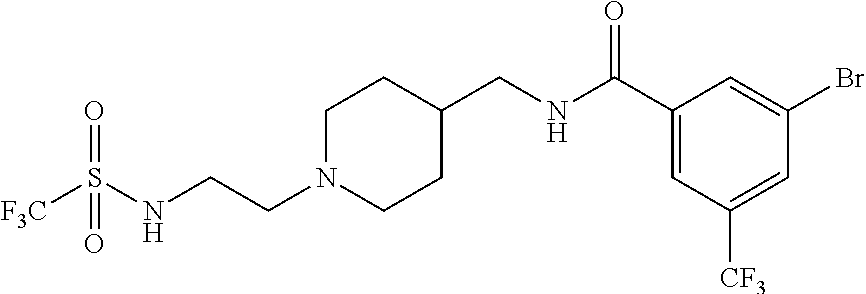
N(CCN1CCC(CNC(C2=CC([CF3])=CC(Br)=C2)=O)CC1)S([F3C])(=O)=O
